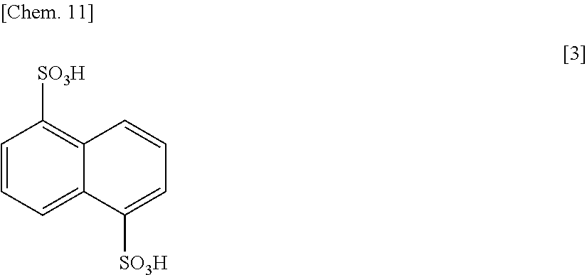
C1=CC=C2C(=C1[SO3H])C=CC=C2[SO3H]
